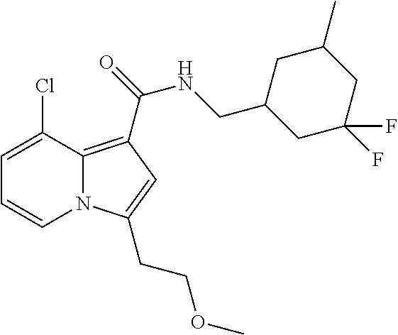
C1=C(Cl)C2=C(C(NCC3CC(F)(F)CC(C)C3)=O)C=C(CCOC)N2C=C1
